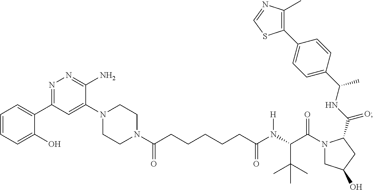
C(C(N(C(C(N1CC(O)CC1C(NC(C1=CC=C(C2=C(C)N=CS2)C=C1)C)=O)=O)C(C)(C)C)[H])=O)CCCCC(N1CCN(C2=CC(C3=CC=CC=C3O)=NN=C2N)CC1)=O
